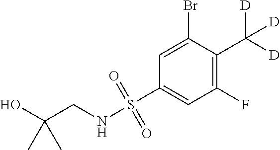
C1(S(=O)(NCC(O)(C)C)=O)=CC(F)=C(C([D])([D])[D])C(Br)=C1
